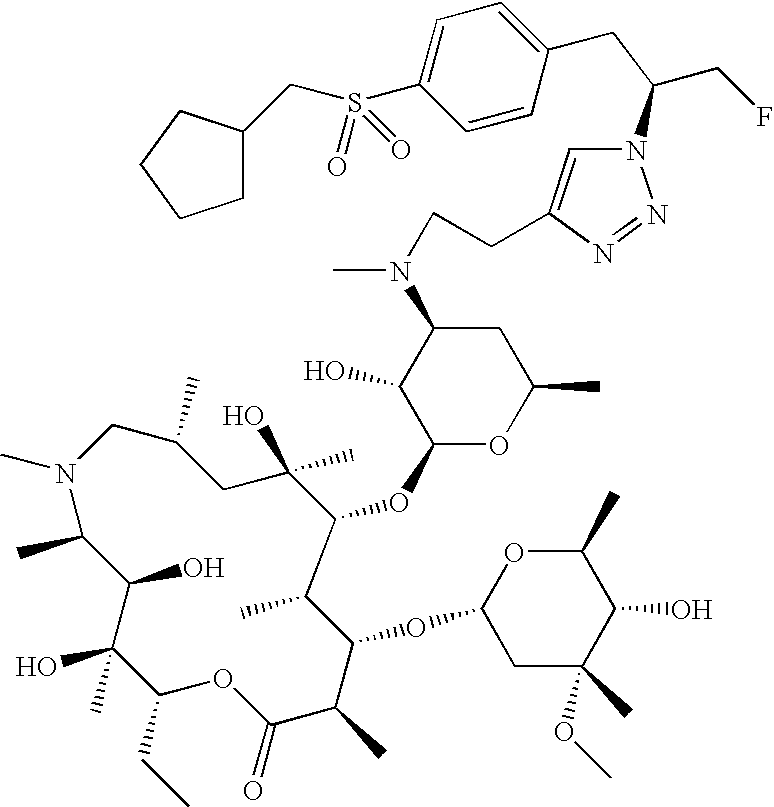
N1(C)CC(C)CC(O)(C)C(OC2OC(C)CC(N(C)CCC3=CN(C(CF)CC4=CC=C(S(=O)(=O)CC5CCCC5)C=C4)N=N3)C2O)C(C)C(OC2CC(C)(OC)C(O)C(C)O2)C(C)C(=O)OC(CC)C(O)(C)C(O)C1C
